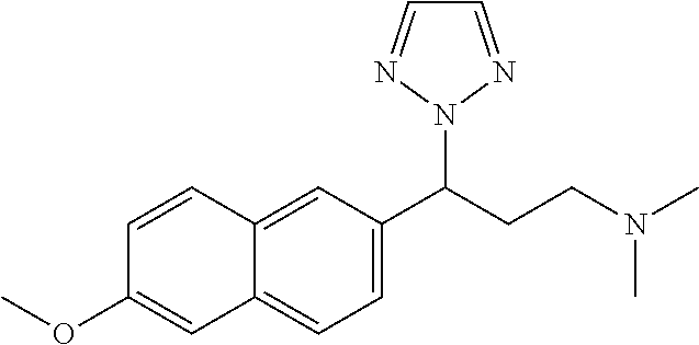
C12=CC(C(CCN(C)C)N3N=CC=N3)=CC=C1C=C(OC)C=C2
